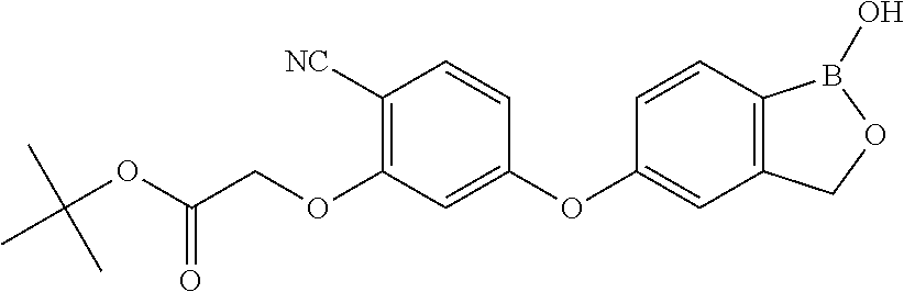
C1([NC])=C(OCC(OC(C)(C)C)=O)C=C(OC2=CC3=C(C=C2)B(O)OC3)C=C1
